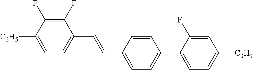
C1(F)=C(F)C([C2H5])=CC=C1C=CC1=CC=C(C2=CC=C([C3H7])C=C2F)C=C1
